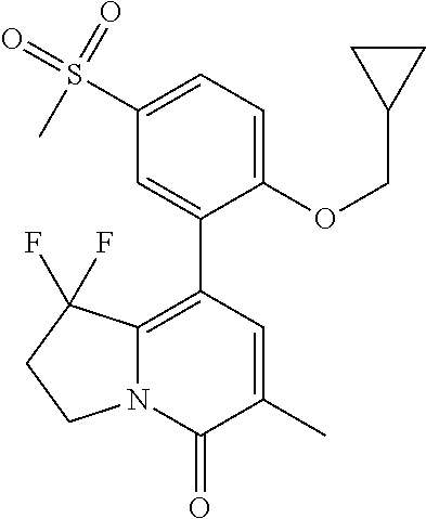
N12C(=C(C3=CC(S(=O)(=O)C)=CC=C3OCC3CC3)C=C(C)C1=O)C(F)(F)CC2
